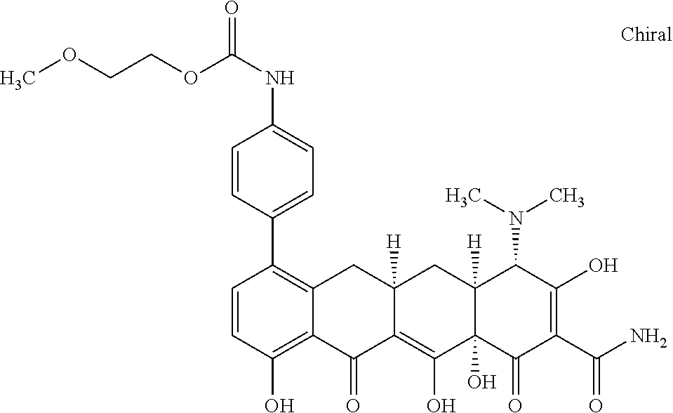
C1=CC(O)=C2C(=C1C1=CC=C(NC(=O)OCCOC)C=C1)CC1([H])C(=C(O)C3(O)C([H])(C1)C(N(C)C)C(O)=C(C(N)=O)C3=O)C2=O
